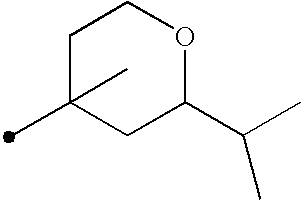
C1C(C)(C)CC(C(C)C)OC1
